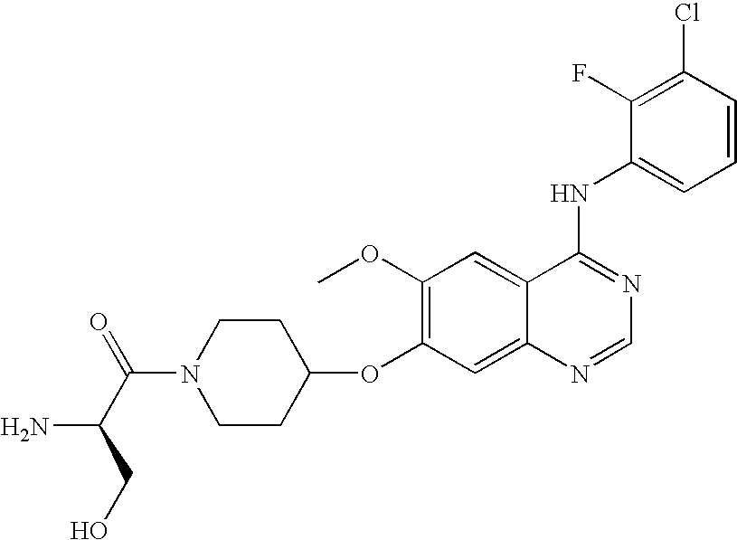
N1(C(=O)C(CO)N)CCC(OC2=C(OC)C=C3C(=C2)N=CN=C3NC2=CC=CC(Cl)=C2F)CC1
